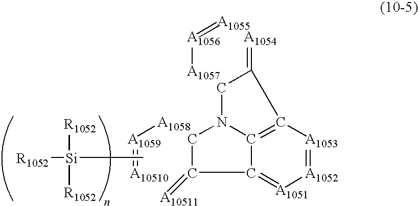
[A1058][A1059]=[A10510].[A1055]=[A1056][A1057].C12=C3[A1053]=[A1052][A1051]=C1C(=[A10511])CN2CC3=[A1054].C[Si]([R1052])([R1052])[R1052]
